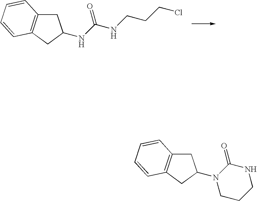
C1C2=C(CC1NC(NCCCCl)=O)C=CC=C2.C1C2=C(CC1N1CCCNC1=O)C=CC=C2
